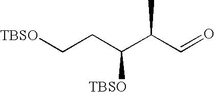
[TBSO]CCC([TBSO])C(C)C=O
